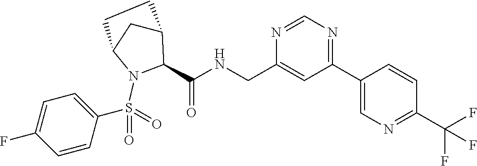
N1=C(C2=CN=C(C(F)(F)F)C=C2)C=C(CNC(=O)C2C3CC(N2S(C2=CC=C(F)C=C2)(=O)=O)CC3)N=C1
